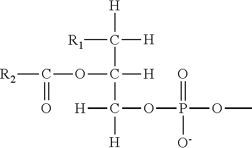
[R1]C([H])([H])C(OC([R2])=O)([H])C([H])(OP(OC)(=O)[O-])[H]
